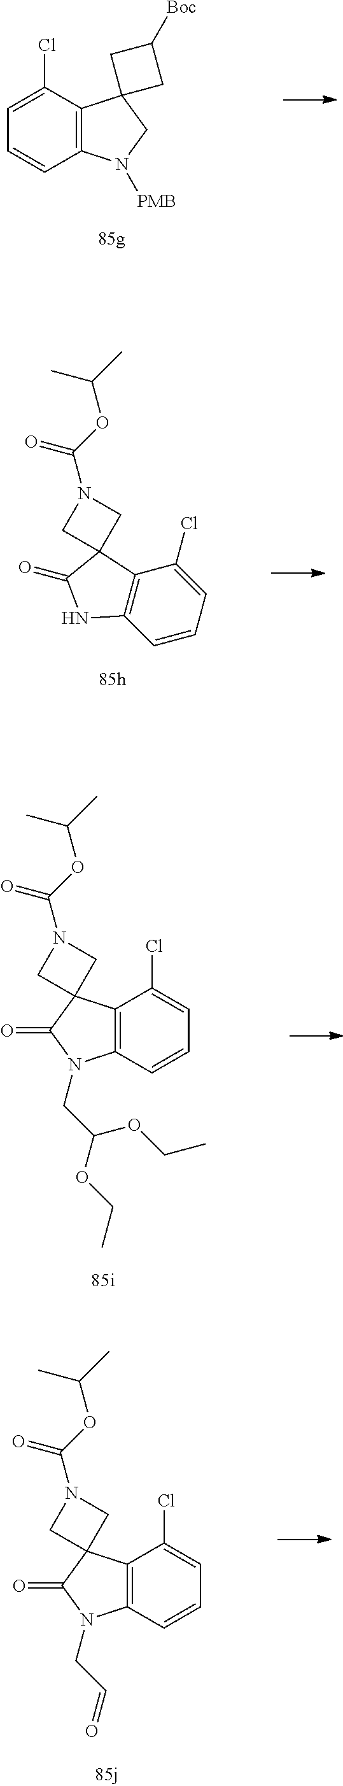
C1=C(Cl)C2=C(C=C1)N([PMB])CC21CC([Boc])C1.C1=CC=C(Cl)C2=C1NC(=O)C21CN(C(=O)OC(C)C)C1.C12=C(C3(C(=O)N1CC(OCC)OCC)CN(C(=O)OC(C)C)C3)C(Cl)=CC=C2.C12=C(C3(C(=O)N1CC=O)CN(C(=O)OC(C)C)C3)C(Cl)=CC=C2
